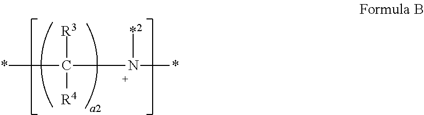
*C([R3])([R4])N(*)[*2]
